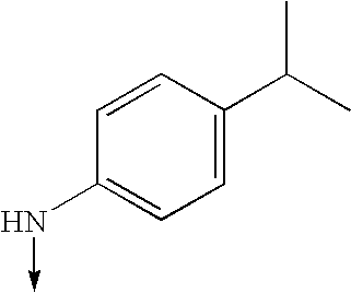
C1=CC(C(C)C)=CC=C1N->C
